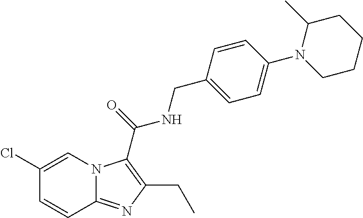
C1(Cl)=CN2C(=NC(CC)=C2C(=O)NCC2=CC=C(N3CCCCC3C)C=C2)C=C1
